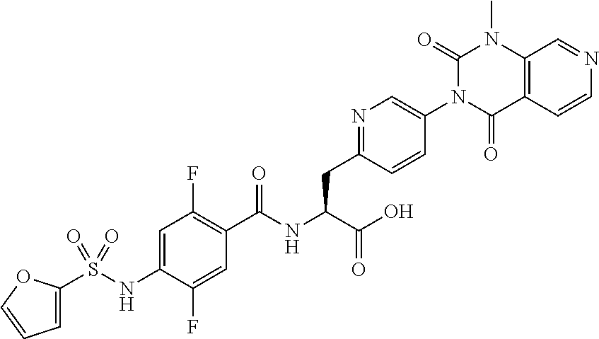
C1=C(S(NC2=CC(F)=C(C(NC(C(=O)O)CC3=NC=C(N4C(=O)C5=C(N(C)C4=O)C=NC=C5)C=C3)=O)C=C2F)(=O)=O)OC=C1
